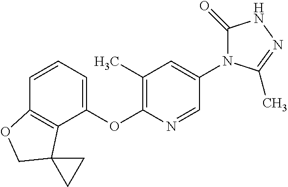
C12=C(C(OC3=C(C)C=C(N4C(=O)NN=C4C)C=N3)=CC=C1)C1(CO2)CC1
